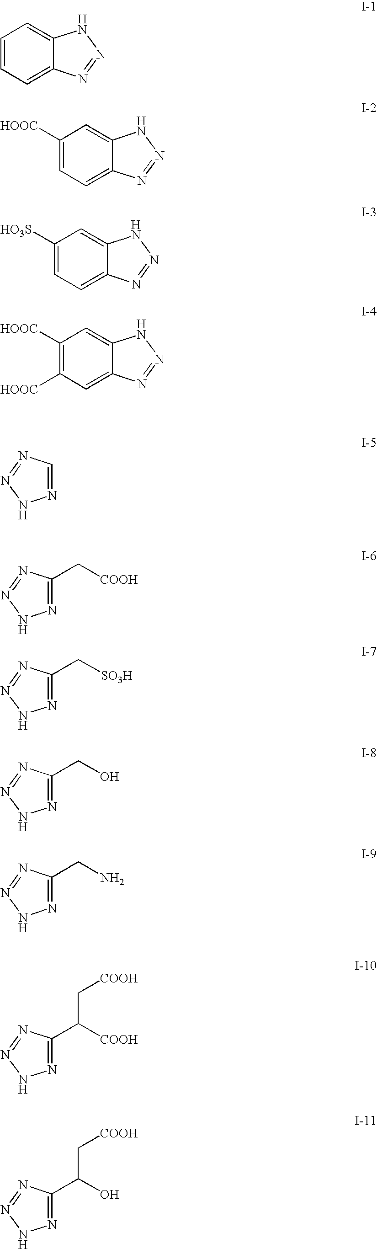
C1=CC=C2C(=C1)NN=N2.C1([HOOC])=CC=C2C(=C1)NN=N2.C1([HO3S])=CC=C2C(=C1)NN=N2.C1([HOOC])=C([HOOC])C=C2C(=C1)NN=N2.N1=CN=NN1.N1=C(C[COOH])N=NN1.N1=C(C[SO3H])N=NN1.N1=C(CO)N=NN1.N1=C(CN)N=NN1.N1=C(C([COOH])C[COOH])N=NN1.N1=C(C(O)C[COOH])N=NN1
